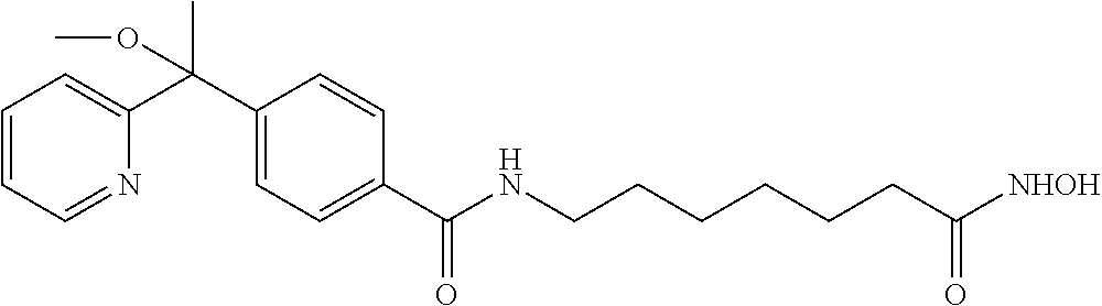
C1=CC=C(C(C2=CC=C(C(NCCCCCCC([NHOH])=O)=O)C=C2)(C)OC)N=C1
